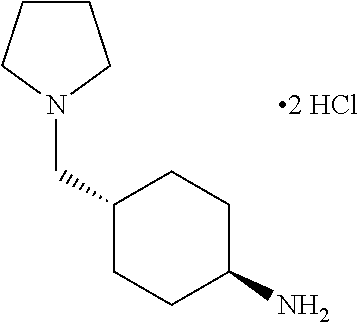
C1(CN2CCCC2)CCC(N)CC1
